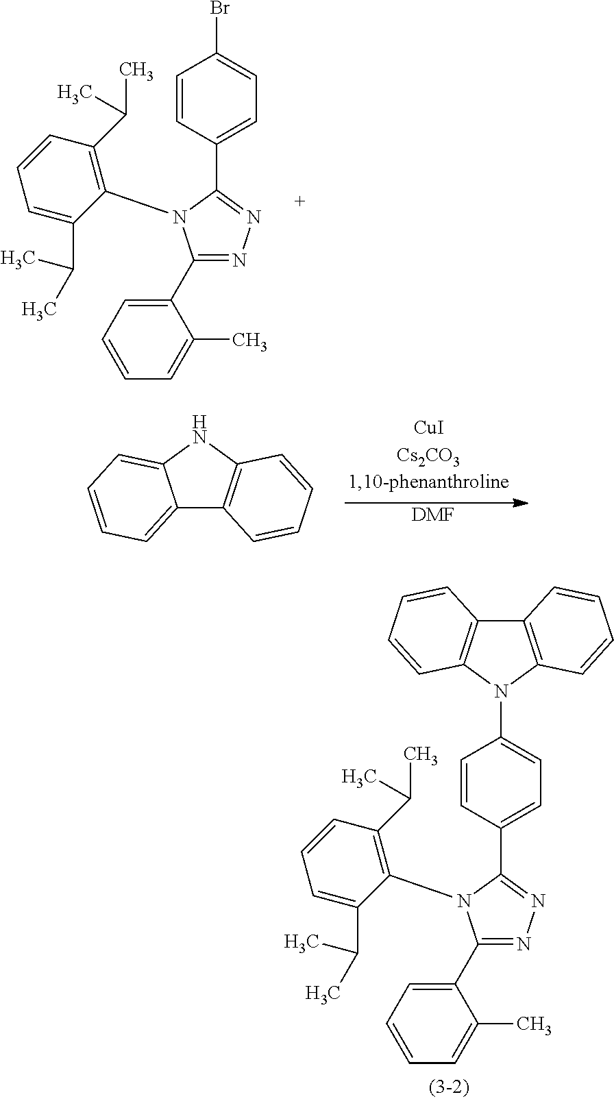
C12=CC=CC=C1NC1=C2C=CC=C1.[DMF].C1=CC(C2=NN=C(C3=CC=CC=C3C)N2C2=C(C(C)C)C=CC=C2C(C)C)=CC=C1Br.C1=CC(C2=NN=C(C3=CC=CC=C3C)N2C2=C(C(C)C)C=CC=C2C(C)C)=CC=C1N1C2=C(C3=C1C=CC=C3)C=CC=C2
